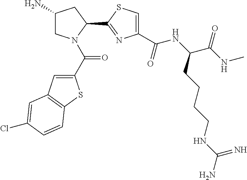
C1(N)CN(C(C2=CC3=C(S2)C=CC(Cl)=C3)=O)C(C2=NC(C(NC(C(NC)=O)CCCCNC(N)=N)=O)=CS2)C1
